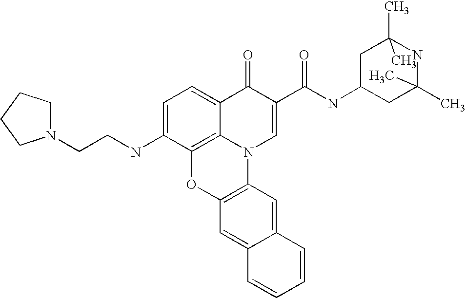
C1=C(NCCN2CCCC2)C2=C3C(=C1)C(=O)C(C(=O)NC1CC(C)(C)NC(C)(C)C1)=CN3C1=C(O2)C=C2C(=C1)C=CC=C2
